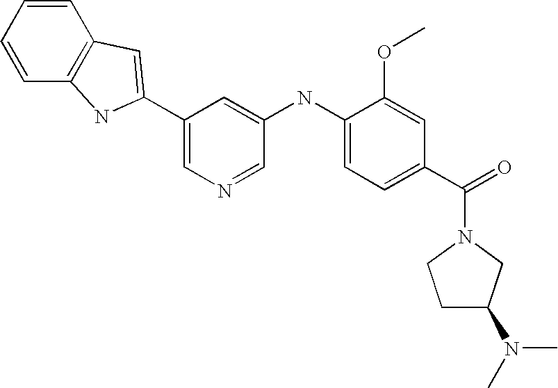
C1=CC=CC2=C1C=C(C1=CN=CC(NC3=CC=C(C(=O)N4CCC(N(C)C)C4)C=C3OC)=C1)N2
